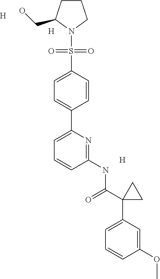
[H].[H].[H].C1CCN(S(C2=CC=C(C3=CC=CC(NC(=O)C4(C5=CC=CC(OC)=C5)CC4)=N3)C=C2)(=O)=O)C1CO
